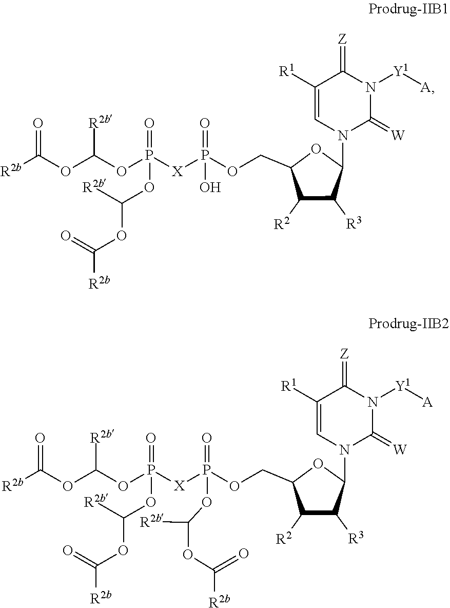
O(C([R2b])=O)C(OP([X]P(OCC1C([R2])C([R3])C(N2C=C([R1])C(=[Z])N([Y1][A])C2=[W])O1)(=O)O)(=O)OC(OC(=O)[R2b])[R2b])[R2b].O(C([R2b])=O)C(OP([X]P(OCC1C([R2])C([R3])C(N2C=C([R1])C(=[Z])N([Y1][A])C2=[W])O1)(=O)OC(OC(=O)[R2b])[R2b])(=O)OC(OC(=O)[R2b])[R2b])[R2b]
